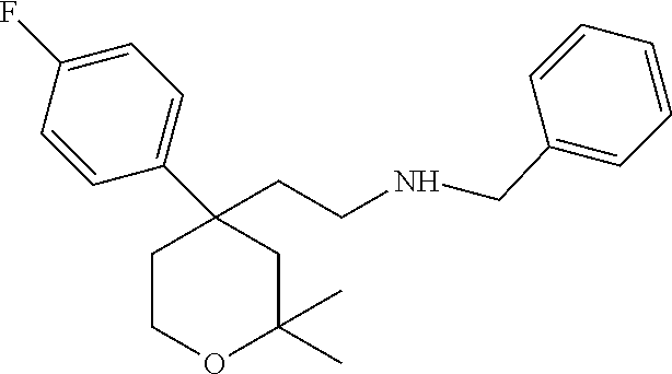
C1COC(C)(C)CC1(C1=CC=C(F)C=C1)CCNCC1=CC=CC=C1
